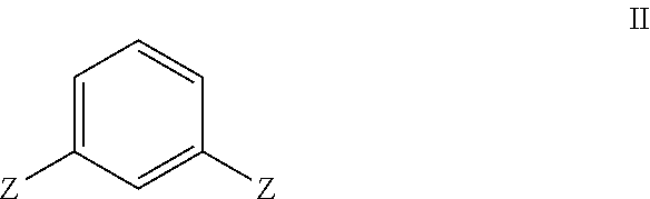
C1=C([Z])C=C([Z])C=C1
